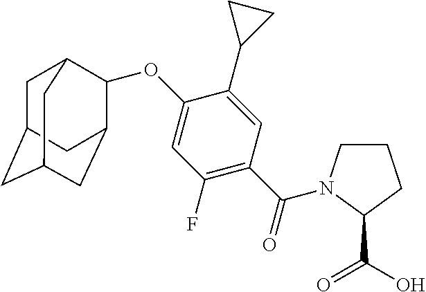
C1C2CC3CC(C(OC4=CC(F)=C(C(=O)N5CCCC5C(=O)O)C=C4C4CC4)C1C3)C2
